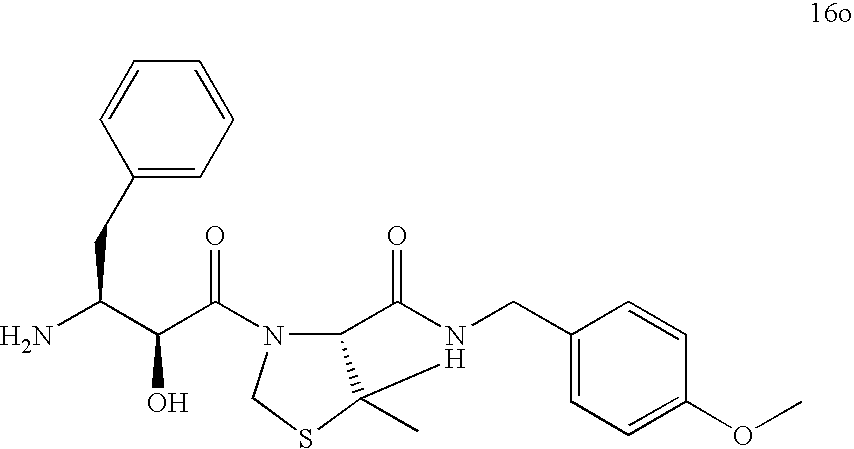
NC(C(C(=O)N1C2C(C)(SC1)N(CC1=CC=C(OC)C=C1)C2=O)O)CC1=CC=CC=C1
